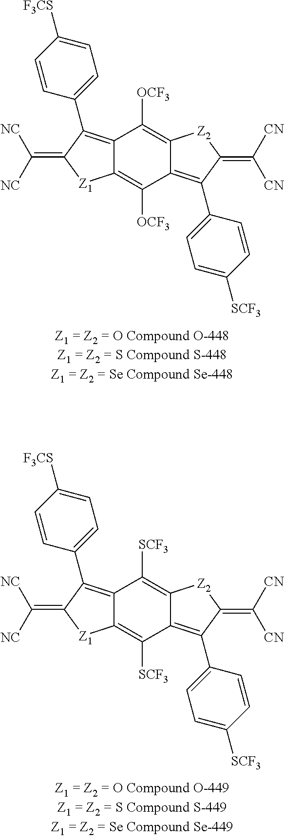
C12=C(C3=CC=C([F3CS])C=C3)C(=C([NC])[NC])[Z1]C1=C([OCF3])C1=C(C3=CC=C([SCF3])C=C3)C(=C([CN])[CN])[Z2]C1=C2[OCF3].C12=C(C3=CC=C([F3CS])C=C3)C(=C([NC])[NC])[Z1]C1=C([SCF3])C1=C(C3=CC=C([SCF3])C=C3)C(=C([CN])[CN])[Z2]C1=C2[SCF3]
